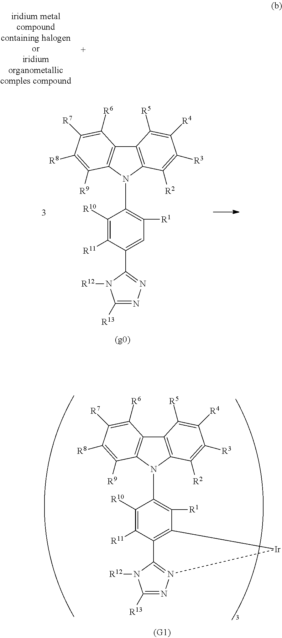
C12=C(N(C3=C([R1])C=C(C4=NN=C([R13])N4[R12])C([R11])=C3[R10])C3=C1C([R6])=C([R7])C([R8])=C3[R9])C([R2])=C([R3])C([R4])=C2[R5].C12=C(N(C3=C([R1])C4=C(C([R11])=C3[R10])C3=N(N=C([R13])N3[R12])[Ir]4)C3=C1C([R6])=C([R7])C([R8])=C3[R9])C([R2])=C([R3])C([R4])=C2[R5]
